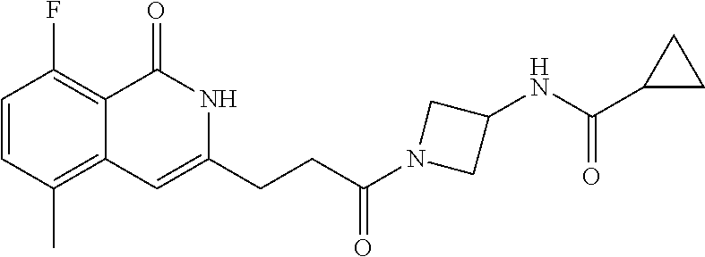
C1=CC(C)=C2C(=C1F)C(=O)NC(CCC(N1CC(NC(C3CC3)=O)C1)=O)=C2
